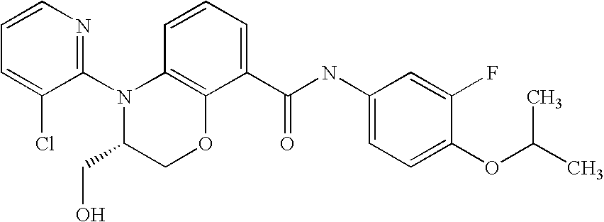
C1(N2C(CO)COC3=C2C=CC=C3C(NC2=CC=C(OC(C)C)C(F)=C2)=O)=NC=CC=C1Cl
